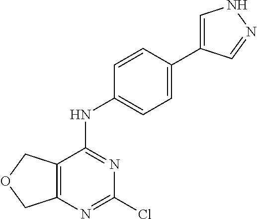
C12=C(N=C(Cl)N=C1NC1=CC=C(C3=CNN=C3)C=C1)COC2
